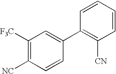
C1([F3C])=C([NC])C=CC(C2=C([CN])C=CC=C2)=C1
